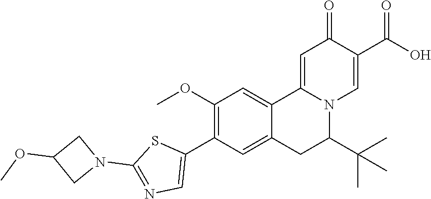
COC1=C(C2=CN=C(N3CC(OC)C3)S2)C=C2C(=C1)C1=CC(=O)C(C(=O)O)=CN1C(C(C)(C)C)C2
